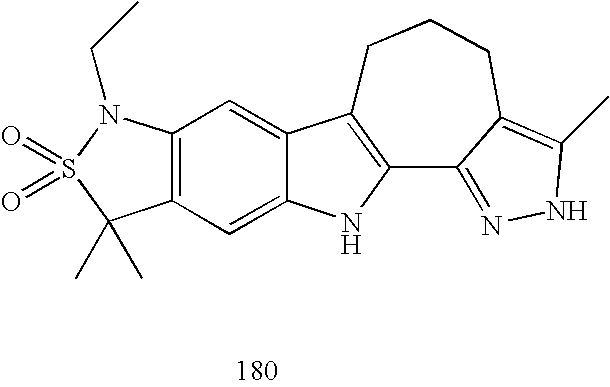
C12=C(C=C3C(=C1)C1=C(N3)C3=NNC(C)=C3CCC1)C(C)(C)S(=O)(=O)N2CC
